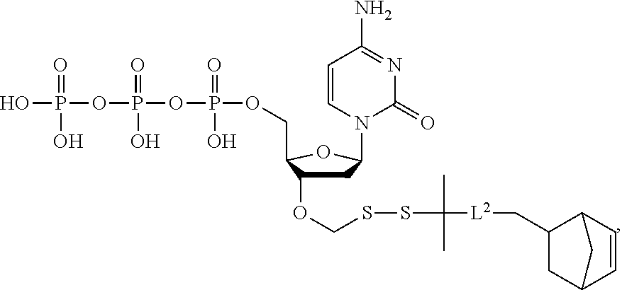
OP(=O)(O)OP(=O)(O)OP(=O)(O)OCC1C(OCSSC(C)([L2]CC2CC3C=CC2C3)C)CC(N2C=CC(N)=NC2=O)O1
